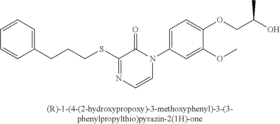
C(SC1=NC=CN(C2=CC=C(OCC(O)C)C(OC)=C2)C1=O)CCC1=CC=CC=C1
